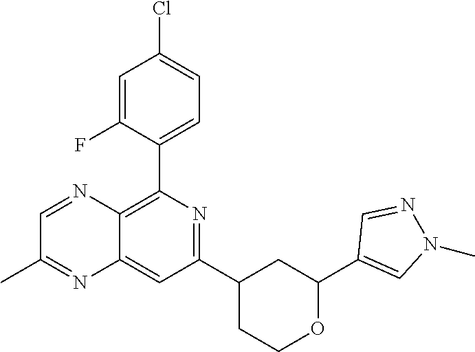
C1(C2=C3C(=CC(C4CCOC(C5=CN(C)N=C5)C4)=N2)N=C(C)C=N3)=CC=C(Cl)C=C1F
